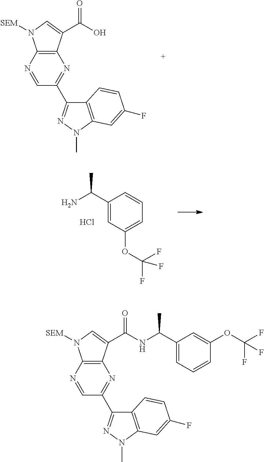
C12=C(N=CC(C3=NN(C)C4=C3C=CC(F)=C4)=N1)N([SEM])C=C2C(O)=O.C1(C(N)C)=CC(OC(F)(F)F)=CC=C1.Cl.C12=C(N=CC(C3=NN(C)C4=C3C=CC(F)=C4)=N1)N([SEM])C=C2C(NC(C1=CC=CC(OC(F)(F)F)=C1)C)=O
